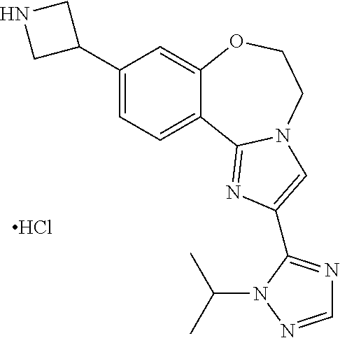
C1(C2CNC2)=CC=C2C(=C1)OCCN1C2=NC(C2=NC=NN2C(C)C)=C1.Cl
